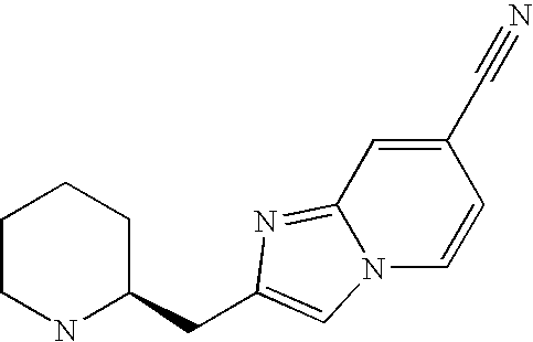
C1CNC(CC2=CN3C(=N2)C=C(C#N)C=C3)CC1
